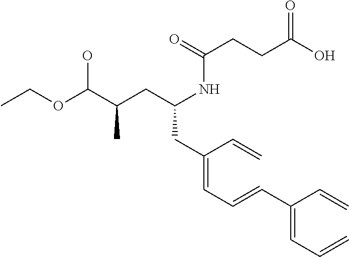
OC(C(CC(NC(CCC(O)=O)=O)CC(=CC=CC(=CC=C)C=C)C=C)C)OCC
